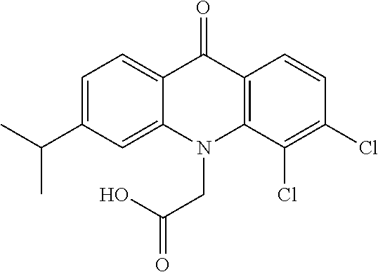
C12=CC=C(C(C)C)C=C1N(CC(O)=O)C1=C(C2=O)C=CC(Cl)=C1Cl
